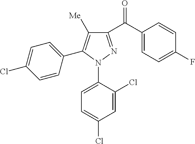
C1=C(Cl)C=CC(C2=C([Me])C(C(=O)C3=CC=C(F)C=C3)=NN2C2=CC=C(Cl)C=C2Cl)=C1
